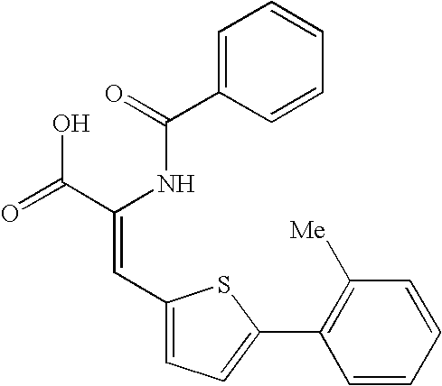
C1=C(C(=O)NC(C(=O)O)=CC2=CC=C(C3=C([Me])C=CC=C3)S2)C=CC=C1
